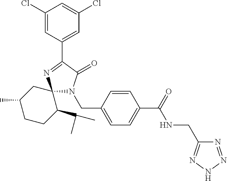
C12(N(CC3=CC=C(C(=O)NCC4=NNN=N4)C=C3)C(=O)C(C3=CC(Cl)=CC(Cl)=C3)=N1)CC(C)CCC2C(C)C
